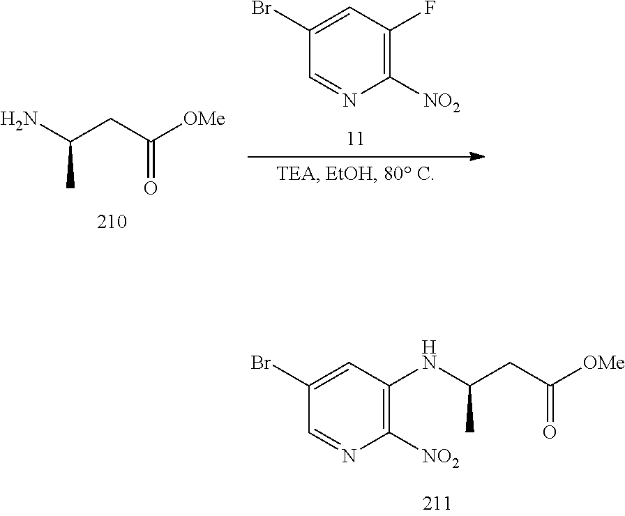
NC(CC([OMe])=O)C.C1(Br)=CC(F)=C([NO2])N=C1.C1(Br)=CC(NC(CC([OMe])=O)C)=C([NO2])N=C1
